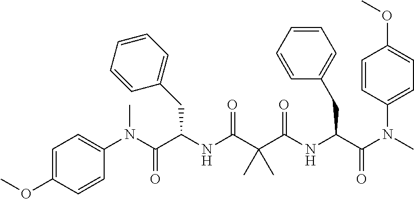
C1=C(OC)C=CC(N(C(C(NC(C(C(NC(C(N(C)C2=CC=C(OC)C=C2)=O)CC2=CC=CC=C2)=O)(C)C)=O)CC2=CC=CC=C2)=O)C)=C1
